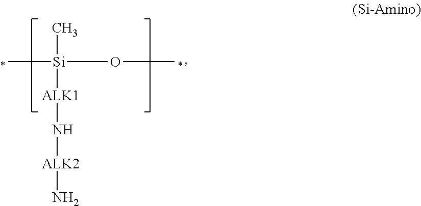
C[Si](OC)(C)[ALK1]N[ALK2]N
